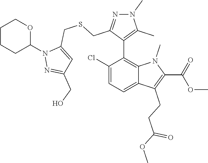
C1CCC(N2N=C(CO)C=C2CSCC2=NN(C)C(C)=C2C2=C3C(=CC=C2Cl)C(CCC(OC)=O)=C(C(=O)OC)N3C)OC1
